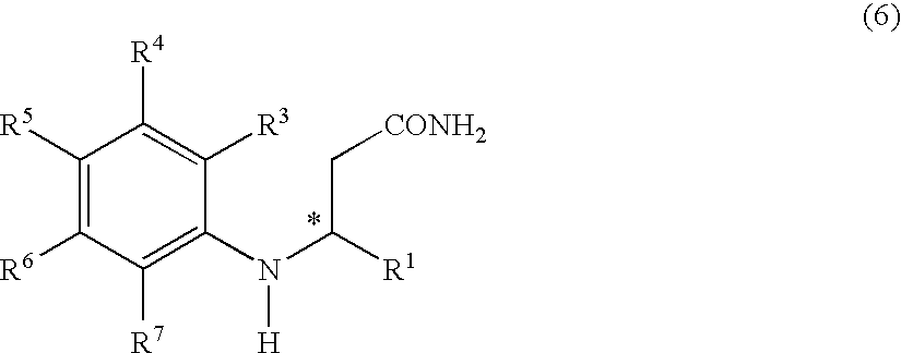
C1([R5])=C([R6])C([R7])=C(N(C(C[CONH2])[R1])[H])C([R3])=C1[R4]
